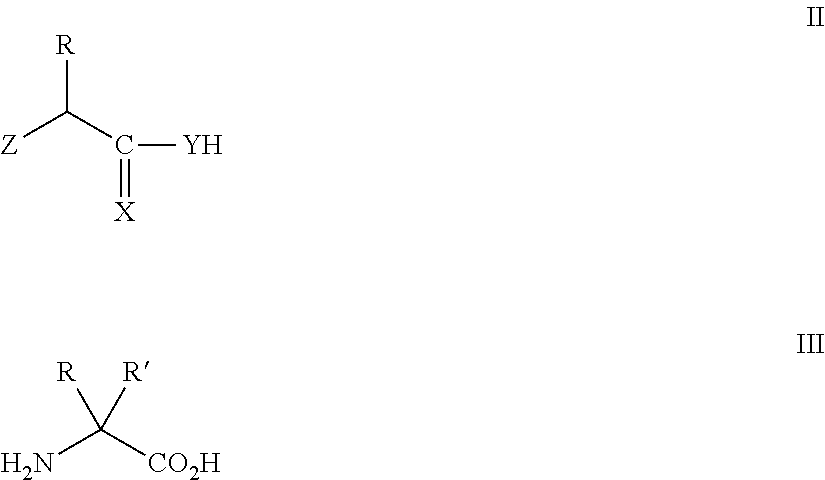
[Z]C(C([Y])=[X])[R].NC([CO2H])([R])[R]
